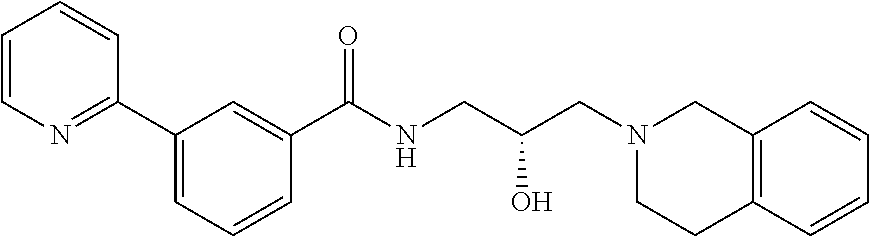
C1(C(NCC(CN2CC3=C(CC2)C=CC=C3)O)=O)=CC(C2=NC=CC=C2)=CC=C1
